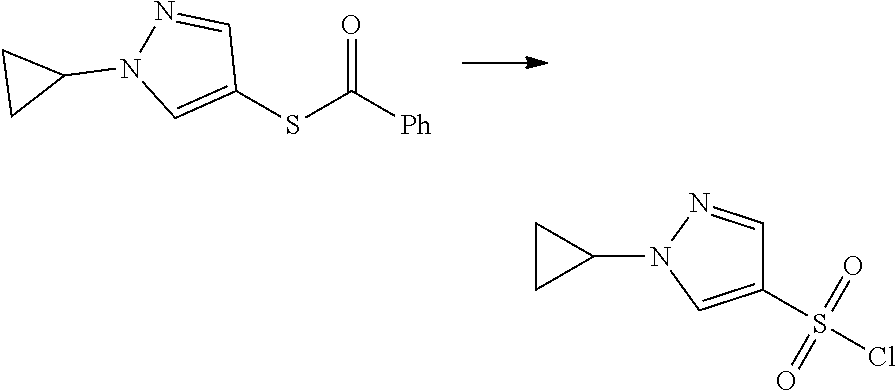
C1(SC([Ph])=O)=CN(C2CC2)N=C1.N1(C2CC2)N=CC(S(Cl)(=O)=O)=C1
